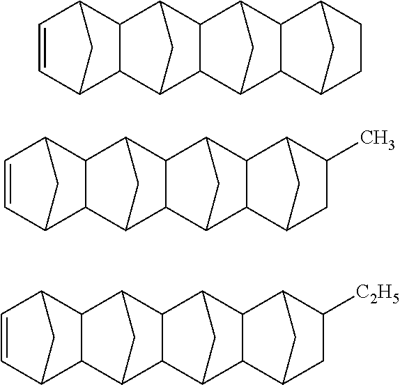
C1=CC2CC1C1C3CC(C21)C1C3C2CC1C1C2C2CCC1C2.C1=CC2CC1C1C3CC(C21)C1C3C2CC1C1C2C2CC(C)C1C2.C1=CC2CC1C1C3CC(C21)C1C3C2CC1C1C2C2CC([C2H5])C1C2
